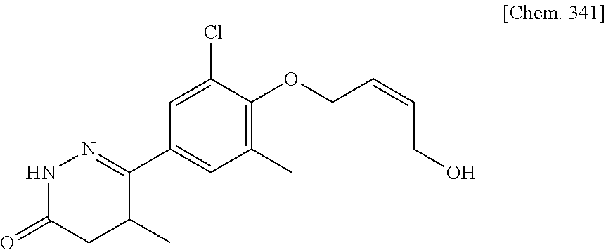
C1(C2=NNC(=O)CC2C)=CC(C)=C(OCC=CCO)C(Cl)=C1
